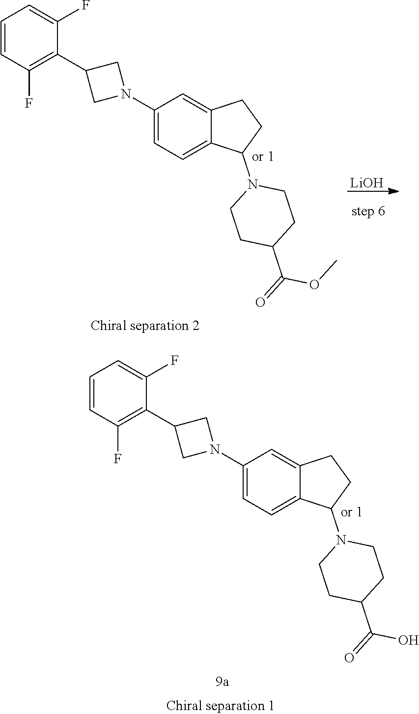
[LiOH].C1=CC(F)=C(C2CN(C3=CC=C4C(=C3)CCC4N3CCC(C(=O)OC)CC3)C2)C(F)=C1.C1=CC(F)=C(C2CN(C3=CC=C4C(=C3)CCC4N3CCC(C(=O)O)CC3)C2)C(F)=C1
